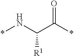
*NC(C(*)=O)[R1]
